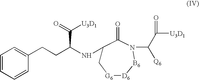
C1=CC=CC(CCC(NC2C[G6][D6][B6]N(C([Q6])C([U3D1])=O)C2=O)C([U3D1])=O)=C1
